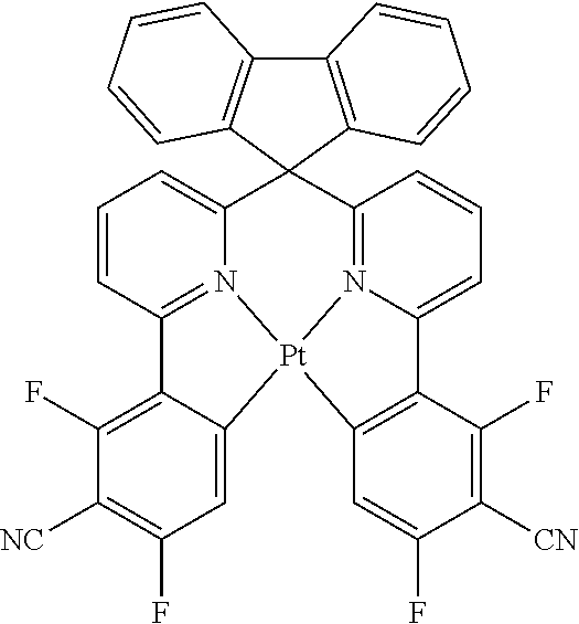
C1=CC2=N3C(=C1)C1(C4=N5C(=CC=C4)C4=C([Pt]35C3=CC(F)=C([NC])C(F)=C23)C=C(F)C([CN])=C4F)C2=C(C3=C1C=CC=C3)C=CC=C2
